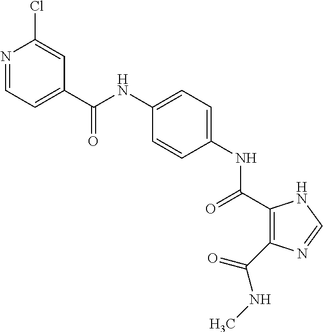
C(NC1=CC=C(NC(=O)C2=C(C(NC)=O)N=CN2)C=C1)(=O)C1=CC=NC(Cl)=C1
